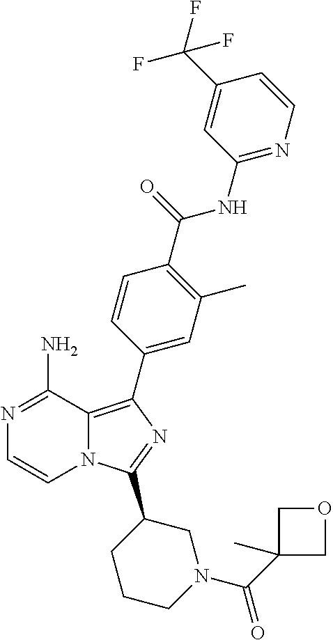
N12C(=C(C3=CC(C)=C(C(=O)NC4=NC=CC(C(F)(F)F)=C4)C=C3)N=C1C1CCCN(C(C3(C)COC3)=O)C1)C(N)=NC=C2
